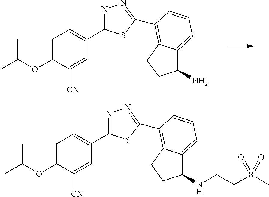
O(C1=CC=C(C2=NN=C(C3=C4C(=CC=C3)C(N)CC4)S2)C=C1[CN])C(C)C.O(C1=CC=C(C2=NN=C(C3=C4C(=CC=C3)C(NCCS(C)(=O)=O)CC4)S2)C=C1[CN])C(C)C
